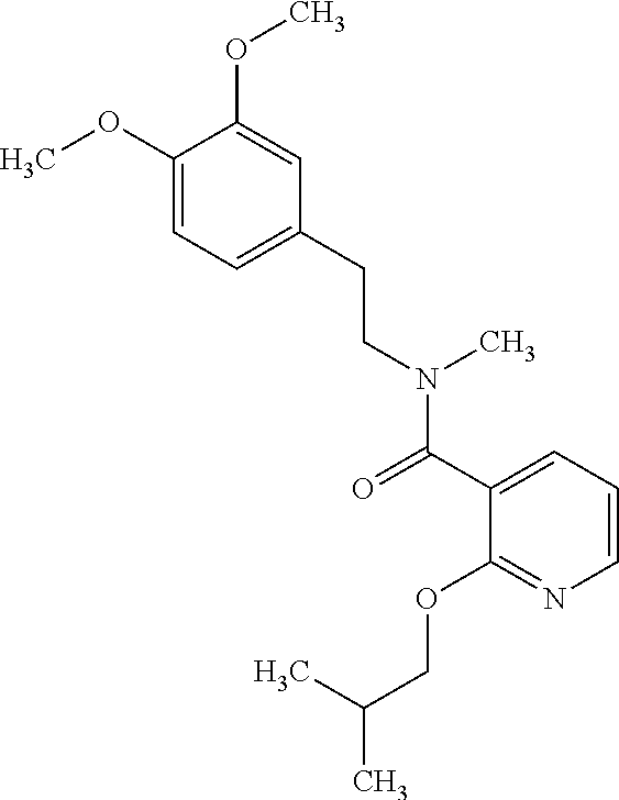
COC1=CC=C(CCN(C)C(=O)C2=CC=CN=C2OCC(C)C)C=C1OC
